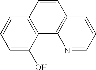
C12=C(C=CC=C1O)C=CC1=C2N=CC=C1
